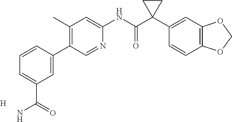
C1(C)=C(C2=CC(C(N)=O)=CC=C2)C=NC(NC(C2(C3=CC4=C(C=C3)OCO4)CC2)=O)=C1.[H]
